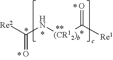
[(CR12)b](C([Re1])=O)NC([Re2])=O
